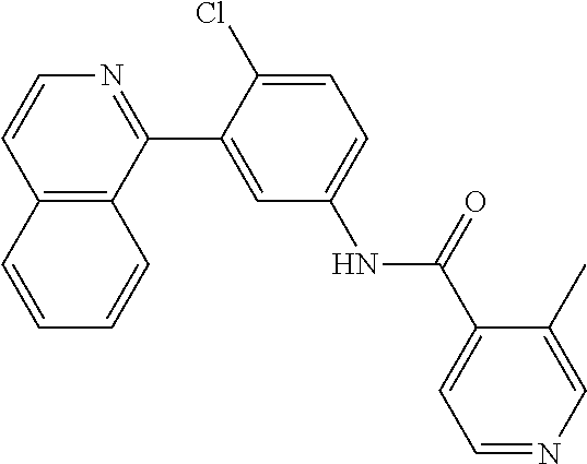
C12=C(C(C3=CC(NC(C4=CC=NC=C4C)=O)=CC=C3Cl)=NC=C1)C=CC=C2
